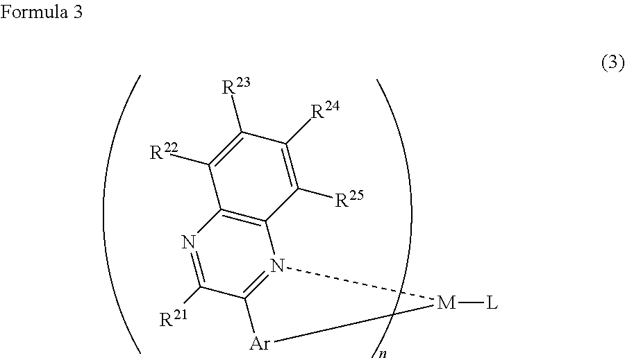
C1([R23])=C([R22])C2=C(C([R25])=C1[R24])N1=C(C([R21])=N2)[Ar][M]1[L]
